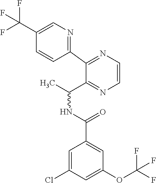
C1=C(OC(F)(F)F)C=C(C(NC(C)C2=NC=CN=C2C2=NC=C(C(F)(F)F)C=C2)=O)C=C1Cl
